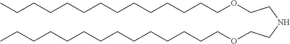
O(CCCCCCCCCCCCCC)CCNCCOCCCCCCCCCCCCCC
